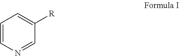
C1=CN=CC([R])=C1
